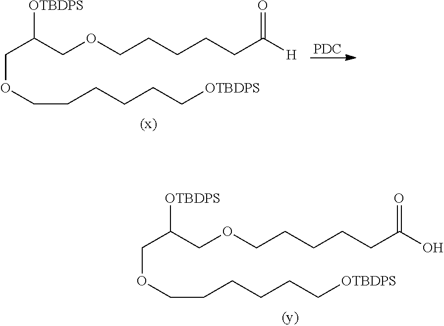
[PDC].[OTBDPS]C(COCCCCCC([H])=O)COCCCCCC[OTBDPS].[OTBDPS]C(COCCCCCC(O)=O)COCCCCCC[OTBDPS]
